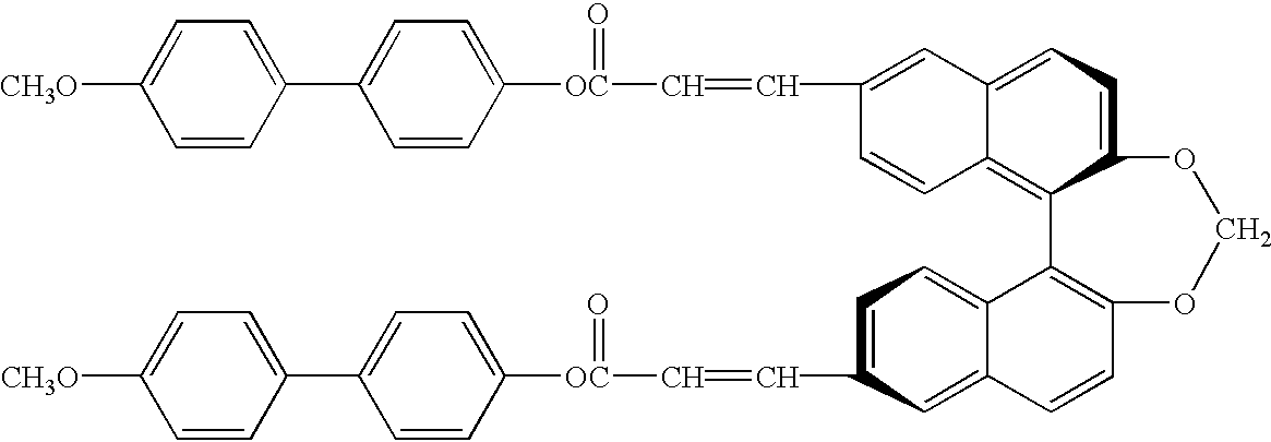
C1=CC(C2=CC=C([OC](C=CC3=CC4=CC=C5C(=C4C=C3)C3=C(C=CC4=CC(C=C[OC](=O)C6=CC=C(C7=CC=C([CH3O])C=C7)C=C6)=CC=C34)OCO5)=O)C=C2)=CC=C1[CH3O]
